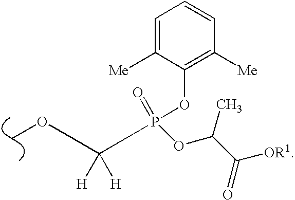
COC([H])([H])P(OC(C(=O)[OR1])C)(OC1=C([Me])C=CC=C1[Me])=O
